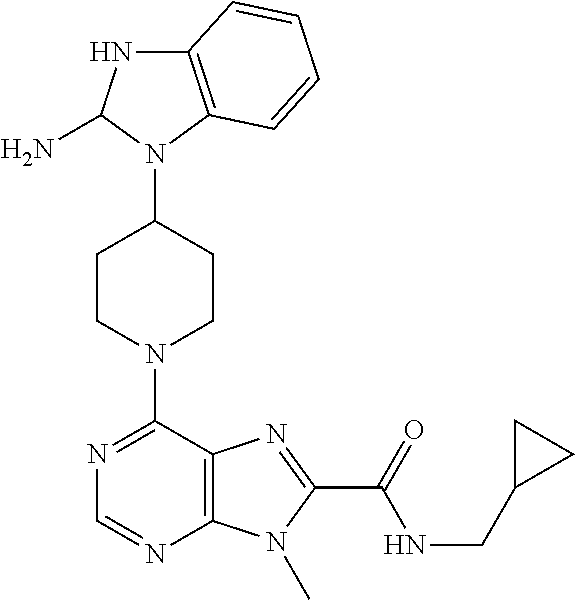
C12=C(N(C3CCN(C4=NC=NC5=C4N=C(C(=O)NCC4CC4)N5C)CC3)C(N)N1)C=CC=C2
